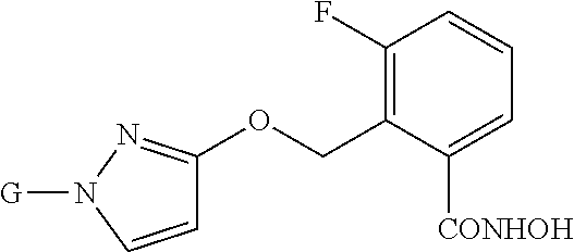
C1(F)=C(COC2=NN([G])C=C2)C([CONHOH])=CC=C1
